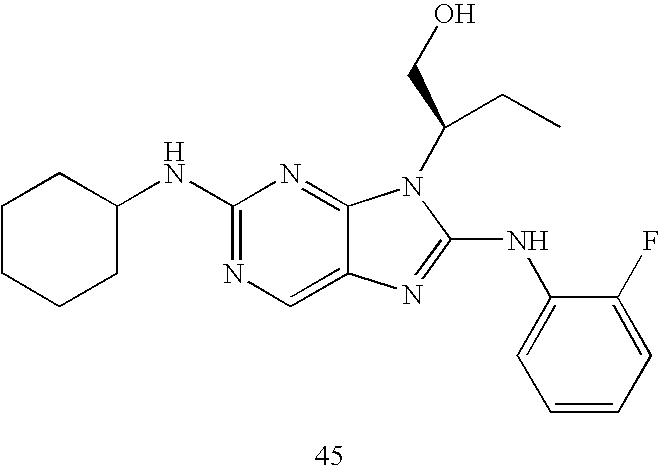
C1C(NC2=NC=C3C(=N2)N(C(CC)CO)C(NC2=CC=CC=C2F)=N3)CCCC1
